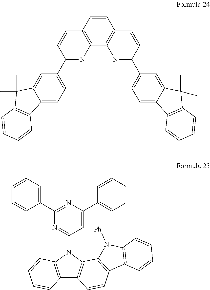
C1=CC2=C(C3=C1C=CC(C1=CC=C4C(=C1)C(C)(C)C1=C4C=CC=C1)N3)NC(C1=CC=C3C(=C1)C(C)(C)C1=C3C=CC=C1)C=C2.C1=C(C2=CC=CC=C2)N=C(C2=CC=CC=C2)N=C1N1C2=C(C3=C1C1=C(C=C3)C3=C(N1[Ph])C=CC=C3)C=CC=C2
